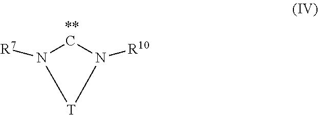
C1N([R7])[T]N1[R10]
